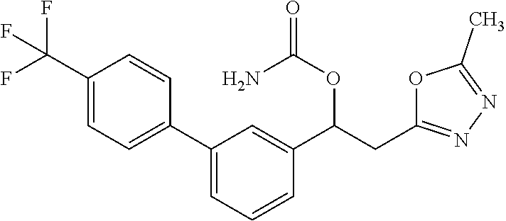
C(C(C1=CC(C2=CC=C(C(F)(F)F)C=C2)=CC=C1)OC(=O)N)C1=NN=C(C)O1
